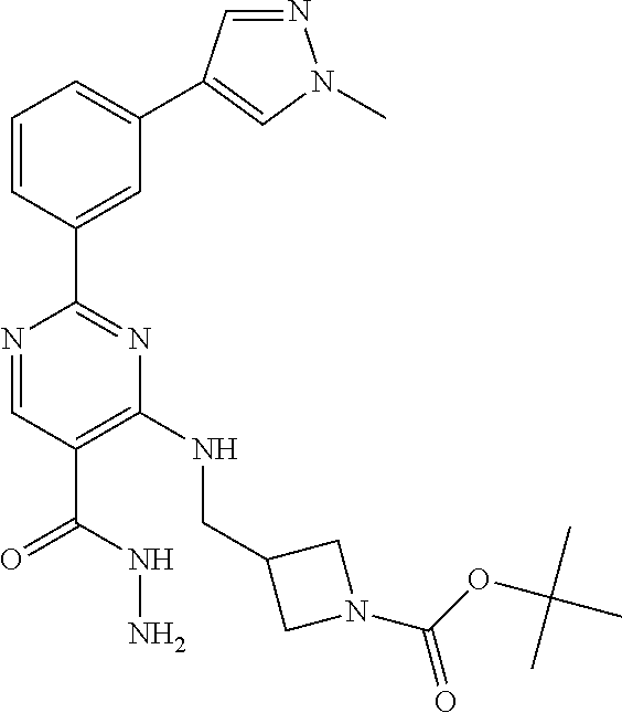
N1=CC(C(NN)=O)=C(NCC2CN(C(OC(C)(C)C)=O)C2)N=C1C1=CC(C2=CN(C)N=C2)=CC=C1
